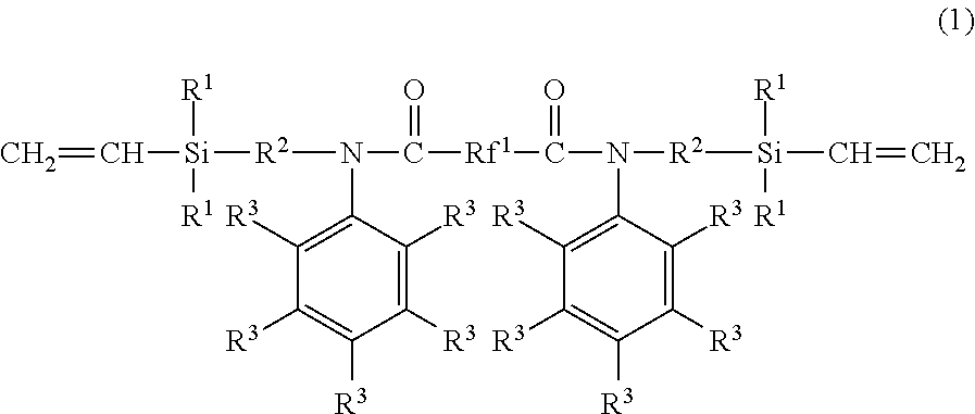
C=C[Si]([R2]N(C1=C([R3])C([R3])=C([R3])C([R3])=C1[R3])C([Rf1]C(N(C1=C([R3])C([R3])=C([R3])C([R3])=C1[R3])[R2][Si]([R1])([R1])C=C)=O)=O)([R1])[R1]
